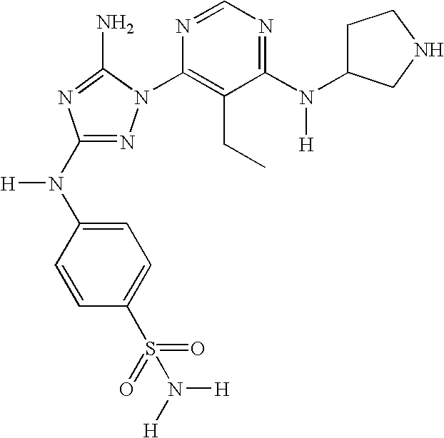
N1=C(N(C2=CC=C(S(=O)(=O)N([H])[H])C=C2)[H])N=C(N)N1C1=C(CC)C(N(C2CCNC2)[H])=NC=N1
